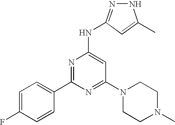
C1(C2=NC(NC3=NNC(C)=C3)=CC(N3CCN(C)CC3)=N2)=CC=C(F)C=C1
